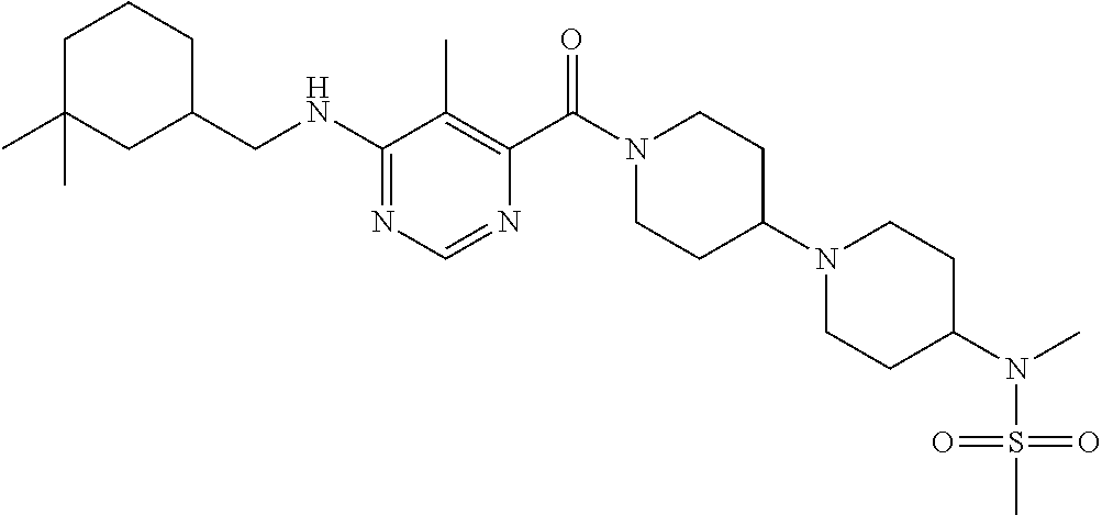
C1(NCC2CCCC(C)(C)C2)=NC=NC(C(N2CCC(N3CCC(N(C)S(=O)(=O)C)CC3)CC2)=O)=C1C
